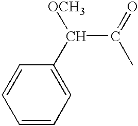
C1=CC=C(C([OCH3])C(=O)C)C=C1
